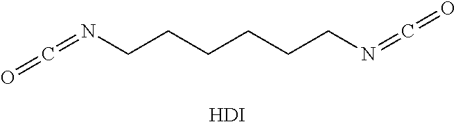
C(=NCCCCCCN=C=O)=O.[HDI]
